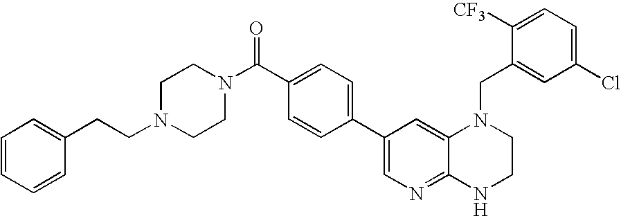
C1=CC=CC(CCN2CCN(C(C3=CC=C(C4=CN=C5C(=C4)N(CC4=CC(Cl)=CC=C4[CF3])CCN5)C=C3)=O)CC2)=C1
